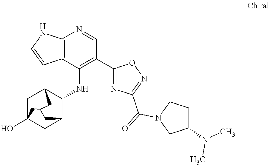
C12=C(C(NC3C4CC5(O)CC3CC(C5)C4)=C(C3=NC(C(=O)N4CCC(N(C)C)C4)=NO3)C=N1)C=CN2
